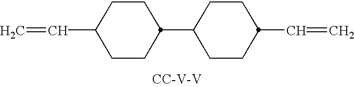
C(=C)C1CCC(C2CCC(C=C)CC2)CC1.[CC-V-V]
